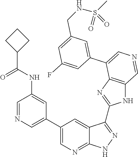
C1=C(C2=CN=CC3=C2N=C(C2=NNC4=NC=C(C5=CN=CC(NC(C6CCC6)=O)=C5)C=C42)N3)C=C(F)C=C1CNS(=O)(C)=O
